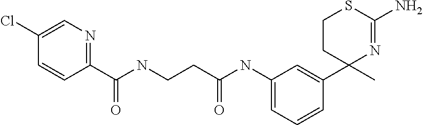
N(CCC(NC1=CC=CC(C2(C)N=C(N)SCC2)=C1)=O)C(=O)C1=NC=C(Cl)C=C1
